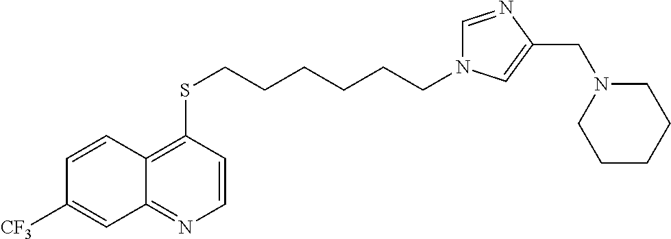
C12=NC=CC(SCCCCCCN3C=NC(CN4CCCCC4)=C3)=C1C=CC([CF3])=C2
